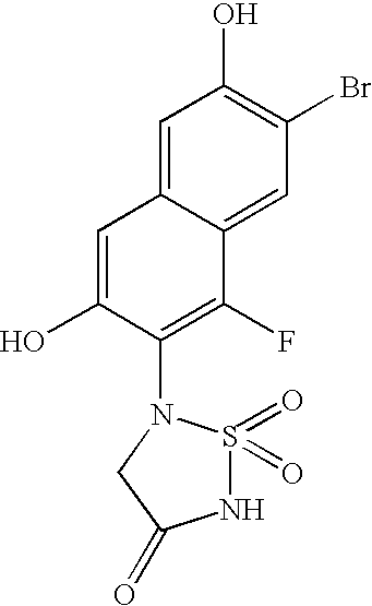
C1=C2C(=CC(Br)=C1O)C(F)=C(N1S(=O)(=O)NC(=O)C1)C(O)=C2
